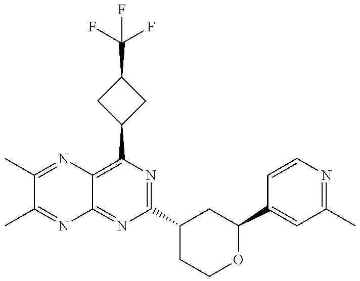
N1=C(C2CC(C3=CC(C)=NC=C3)OCC2)N=C2C(=C1C1CC(C(F)(F)F)C1)N=C(C)C(C)=N2
